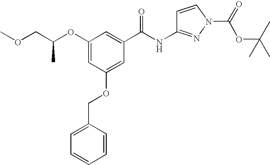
COCC(OC1=CC(OCC2=CC=CC=C2)=CC(C(NC2=NN(C(=O)OC(C)(C)C)C=C2)=O)=C1)C
